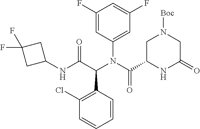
C1(F)=CC(N(C(C2NC(=O)CN([Boc])C2)=O)C(C(NC2CC(F)(F)C2)=O)C2=C(Cl)C=CC=C2)=CC(F)=C1
